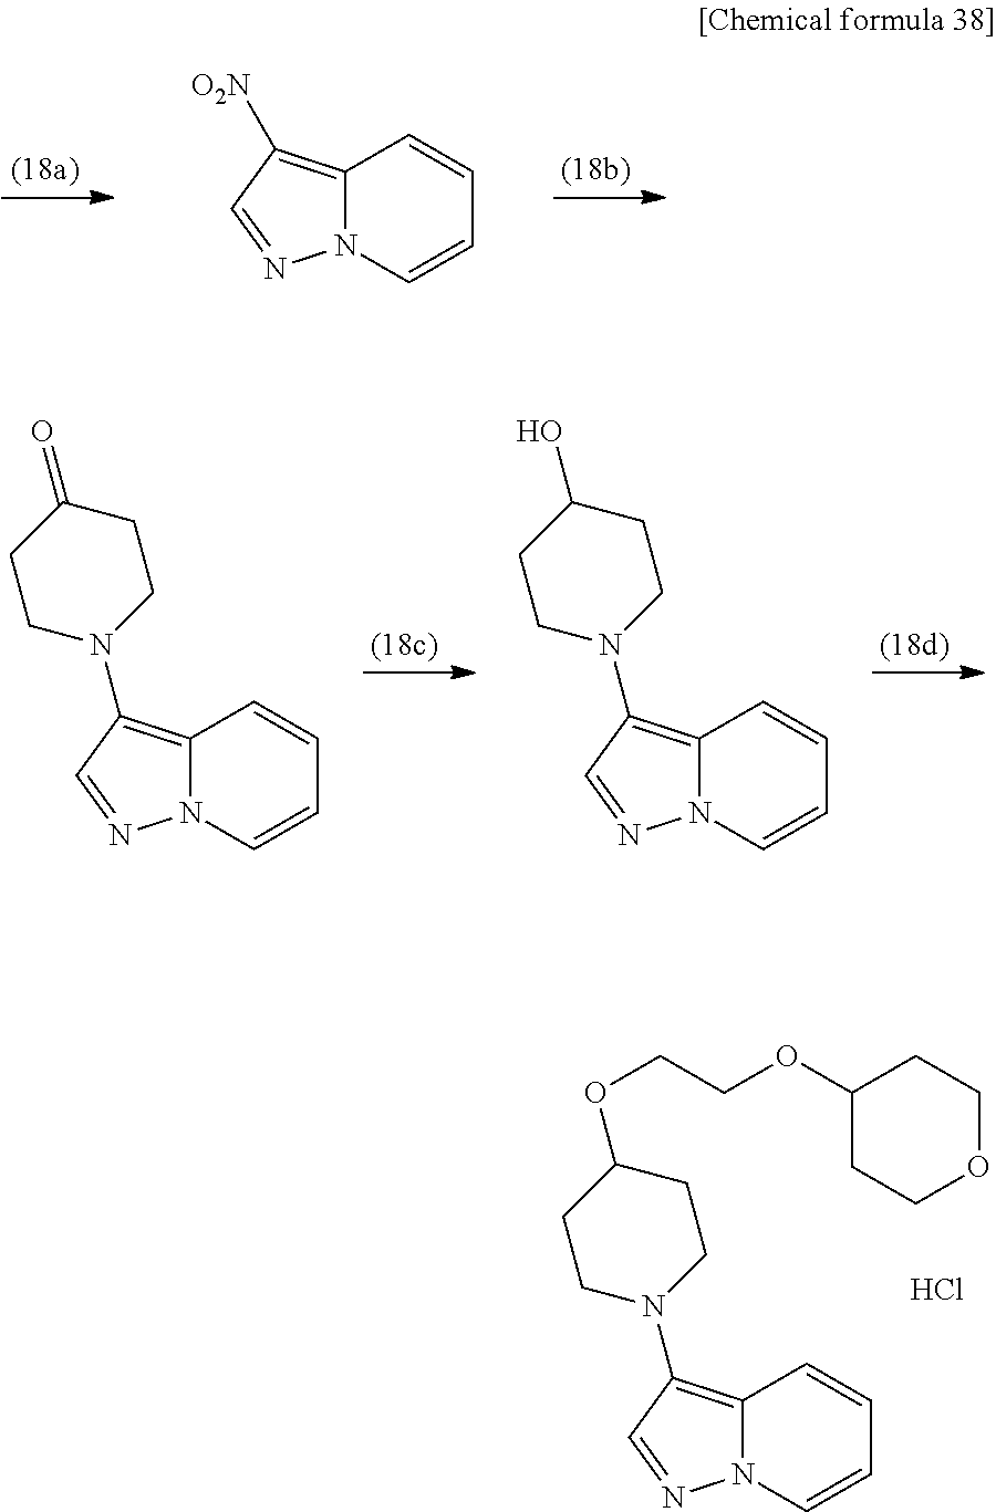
N12C(=C([O2N])C=N1)C=CC=C2.N12C(=C(N3CCC(=O)CC3)C=N1)C=CC=C2.N12C(=C(N3CCC(O)CC3)C=N1)C=CC=C2.N12C(=C(N3CCC(OCCOC4CCOCC4)CC3)C=N1)C=CC=C2.Cl
